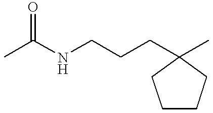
C1CCC(CCCNC(C)=O)(C)C1
